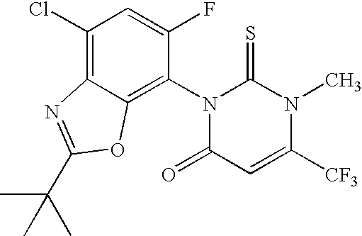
C1(Cl)=C2C(=C(N3C(=O)C=C([CF3])N(C)C3=S)C(F)=C1)OC(C(C)(C)C)=N2
